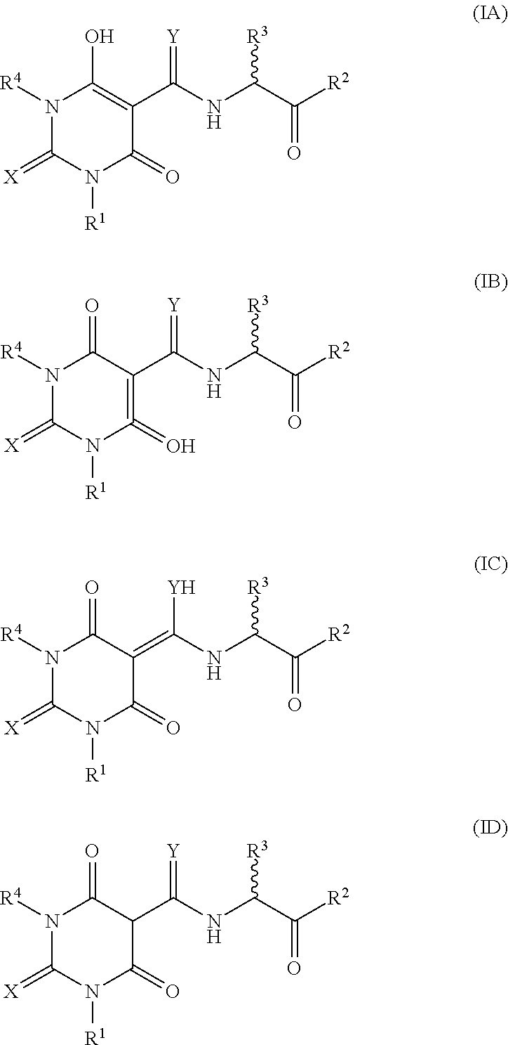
N1([R4])C(=[X])N([R1])C(=O)C(C(NC(C([R2])=O)[R3])=[Y])=C1O.N1([R4])C(=[X])N([R1])C(=O)=C(C(NC(C([R2])=O)[R3])=[Y])C1=O.N1([R4])C(=[X])N([R1])C(=O)C(=C(NC(C([R2])=O)[R3])[Y])C1=O.N1([R4])C(=[X])N([R1])C(=O)C(C(NC(C([R2])=O)[R3])=[Y])C1=O
